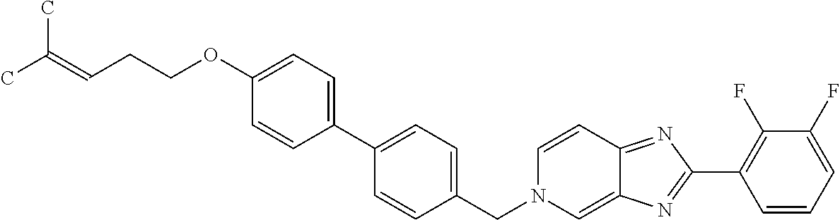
C1(OCCC=C(C)C)=CC=C(C2=CC=C(CN3C=C4C(=NC(C5=C(F)C(F)=CC=C5)=N4)C=C3)C=C2)C=C1
